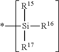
[R15][Si]([R17])([R16])*
